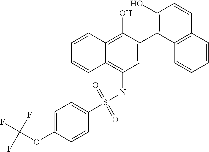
C1=C(C2=C(O)C=CC3=C2C=CC=C3)C(O)=C2C(=C1NS(C1=CC=C(OC(F)(F)F)C=C1)(=O)=O)C=CC=C2
